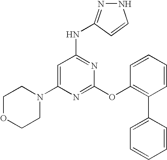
C1OCCN(C2=CC(NC3=NNC=C3)=NC(OC3=C(C4=CC=CC=C4)C=CC=C3)=N2)C1
